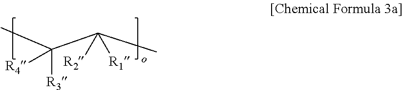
CC(C(C)([R1])[R2])([R3])[R4]
